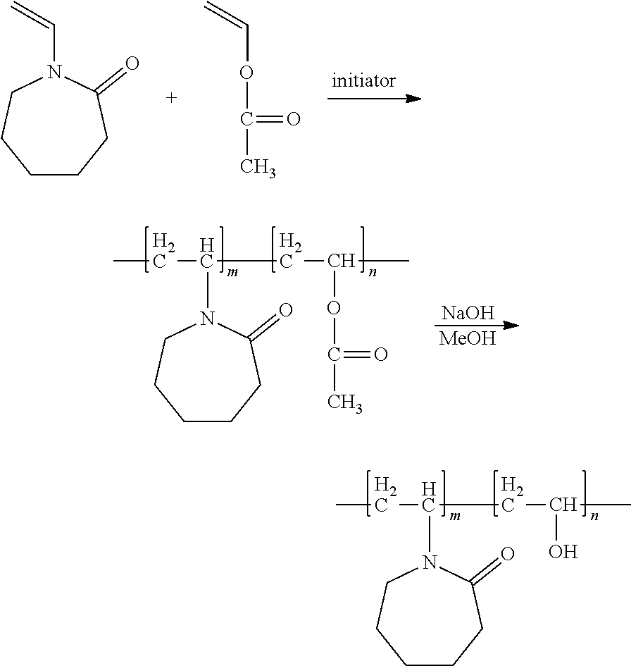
C1CCC(=O)N(C=C)CC1.O(C=C)C(C)=O.CCC(CC(C)O)N1C(=O)CCCCC1.[NaOH].[MeOH].CCC(CC(C)OC(C)=O)N1C(=O)CCCCC1
